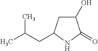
C1C(O)C(=O)NC1CC(C)C
